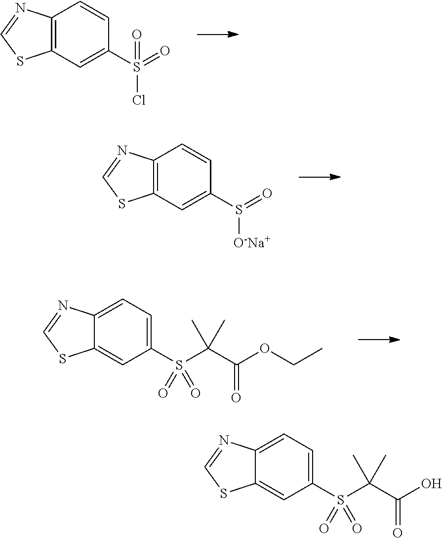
C12=C(C=C(S(=O)(Cl)=O)C=C1)SC=N2.C12=C(C=C(S(=O)[O-Na+])C=C1)SC=N2.C12=CC=C(S(C(C(=O)OCC)(C)C)(=O)=O)C=C1SC=N2.C12=CC=C(S(C(C(=O)O)(C)C)(=O)=O)C=C1SC=N2
